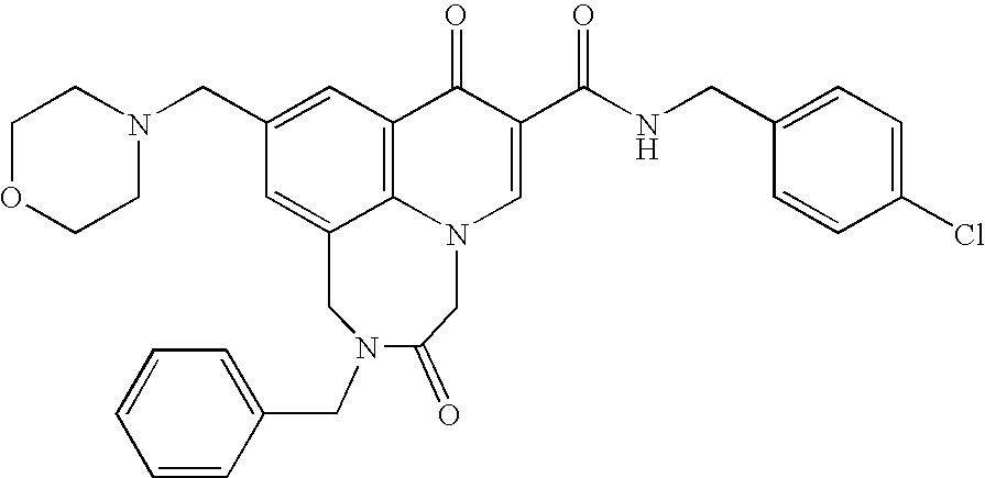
C1OCCN(CC2=CC3=C4C(=C2)CN(CC2=CC=CC=C2)C(=O)CN4C=C(C(NCC2=CC=C(Cl)C=C2)=O)C3=O)C1
